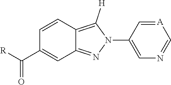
C1=CC(C([R])=O)=CC2=NN(C3=CN=C[A]=C3)C([H])=C12
